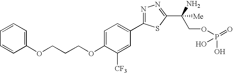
C1(OCCCOC2=CC=C(C3=NN=C(C(N)(COP(=O)(O)O)[Me])S3)C=C2[CF3])=CC=CC=C1
